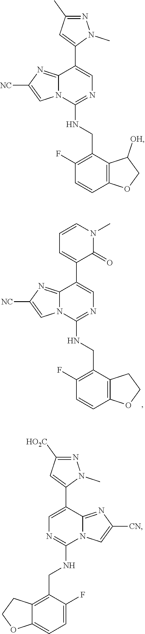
C1(F)=C(CNC2=NC=C(C3=CC(C)=NN3C)C3=NC([NC])=CN23)C2=C(C=C1)OCC2[OH].C1(F)=C(CNC2=NC=C(C3=CC=CN(C)C3=O)C3=NC([NC])=CN23)C2=C(C=C1)OCC2.C1=C(C2=CC([HO2C])=NN2C)C2=NC([CN])=CN2C(NCC2=C3C(=CC=C2F)OCC3)=N1
